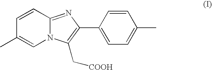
N12C(=NC(C3=CC=C(C)C=C3)=C1C[COOH])C=CC(C)=C2
